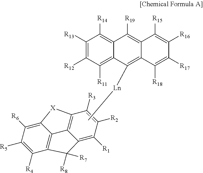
C12=C3C([R4])=C([R5])C([R6])=C1[X]C1=C2C(=C([R1])C([R2])=C1[R3])C3([R8])[R7].C[Ln]C1=C2C(=C([R19])C3=C([R14])C([R13])=C([R12])C([R11])=C13)C([R15])=C([R16])C([R17])=C2[R18]
